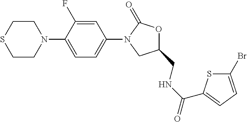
C1=C(F)C(N2CCSCC2)=CC=C1N1CC(CNC(=O)C2=CC=C(Br)S2)OC1=O
